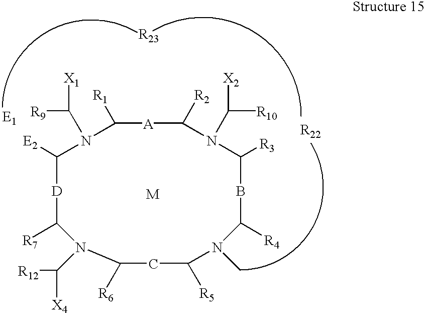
[R22].[R23].[E1].[M].C1([R1])N(C([X1])[R9])C([E2])[D]C([R7])N(C([R12])[X4])C([R6])CC([R5])N(C)C([R4])BC([R3])N(C([X2])[R10])C([R2])[A]1
